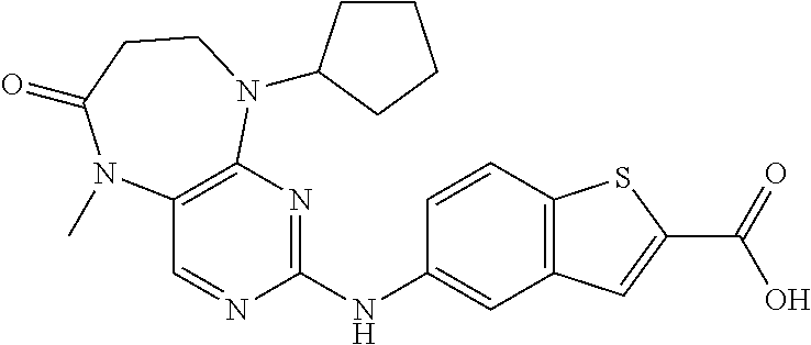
C1(NC2=NC3=C(C=N2)N(C)C(=O)CCN3C2CCCC2)=CC2=C(C=C1)SC(C(O)=O)=C2
